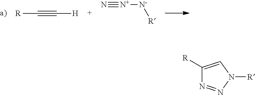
C([H])#C[R].[N+]([N-][R])#N.C1([R])=CN([R])N=N1
